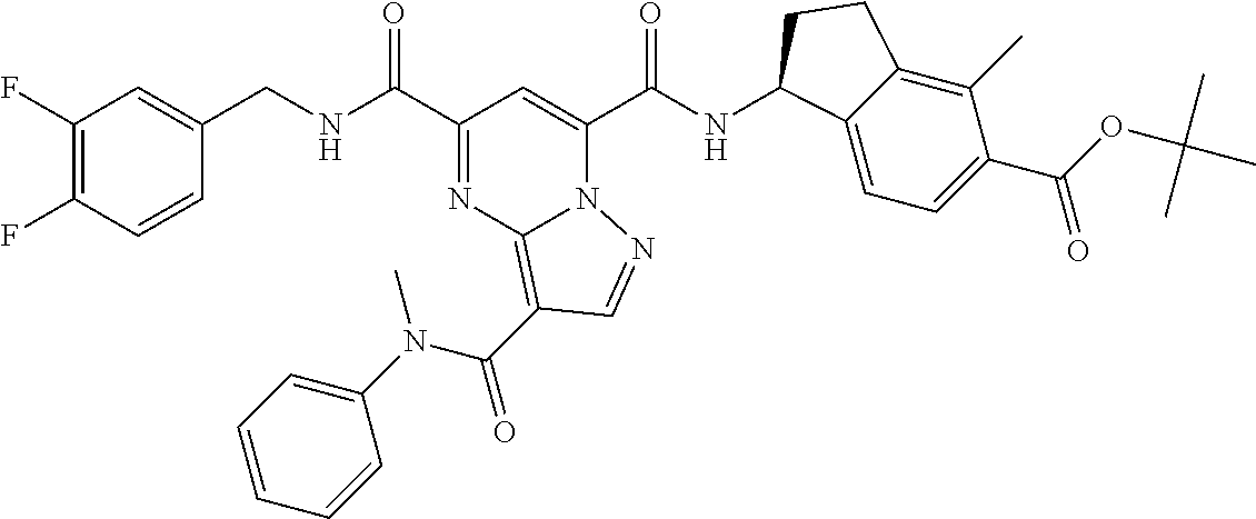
C1(F)=C(F)C=CC(CNC(=O)C2=NC3=C(C(=O)N(C4=CC=CC=C4)C)C=NN3C(C(NC3C4=CC=C(C(OC(C)(C)C)=O)C(C)=C4CC3)=O)=C2)=C1
